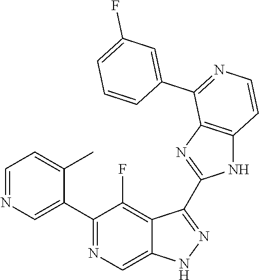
C1=NC=C(C2=NC=C3C(=C2F)C(C2=NC4=C(N2)C=CN=C4C2=CC(F)=CC=C2)=NN3)C(C)=C1
